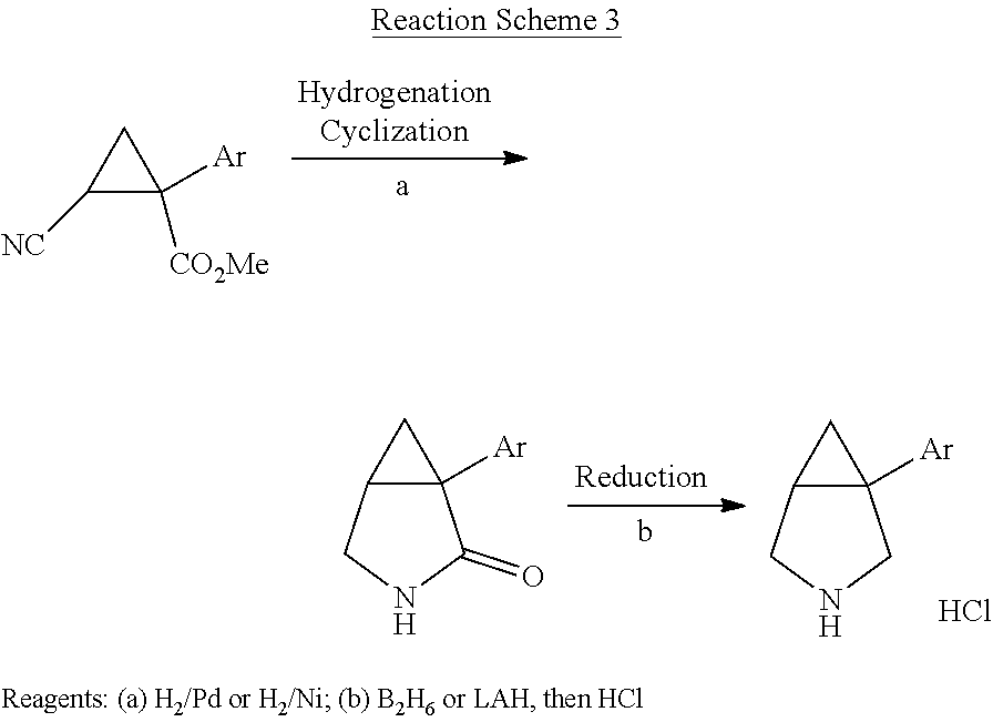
C1([NC])C([CO2Me])([Ar])C1.C12C([Ar])(C1)C(=O)NC2.C12C([Ar])(C1)CNC2.Cl
